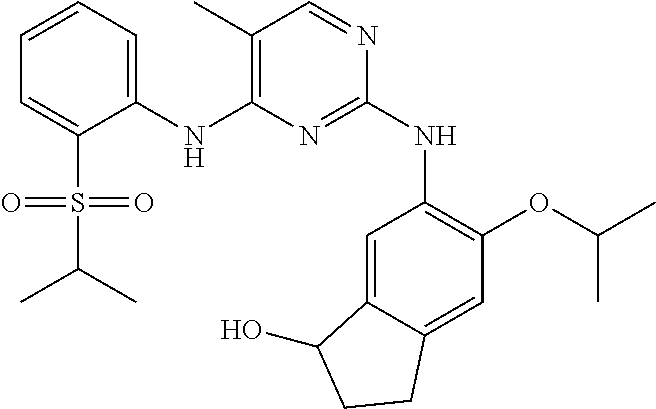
C1(NC2=C(C)C=NC(NC3=C(OC(C)C)C=C4C(=C3)C(O)CC4)=N2)=CC=CC=C1S(=O)(=O)C(C)C
